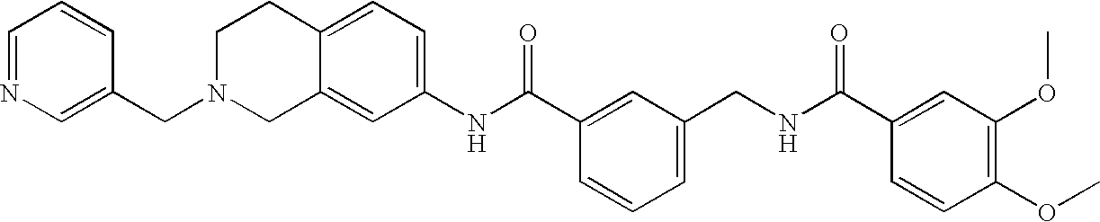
C1(NC(C2=CC(CNC(C3=CC(OC)=C(OC)C=C3)=O)=CC=C2)=O)=CC=C2C(=C1)CN(CC1=CN=CC=C1)CC2
